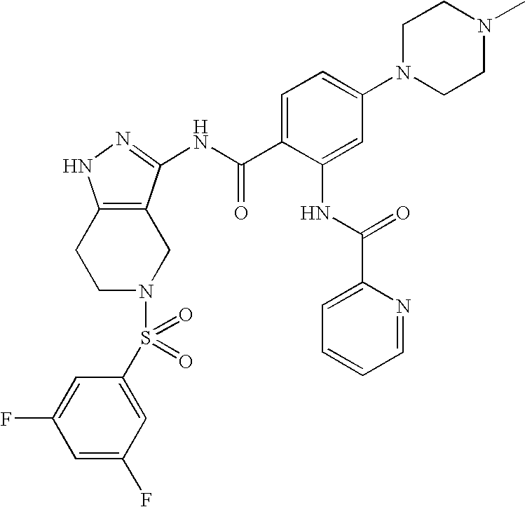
C1C2=C(CCN1S(=O)(=O)C1=CC(F)=CC(F)=C1)NN=C2NC(C1=CC=C(N2CCN(C)CC2)C=C1NC(C1=CC=CC=N1)=O)=O
